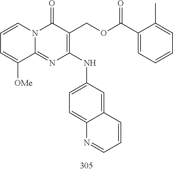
C1=CC=C([OMe])C2=NC(NC3=CC=C4C(=C3)C=CC=N4)=C(COC(=O)C3=CC=CC=C3C)C(=O)N12
